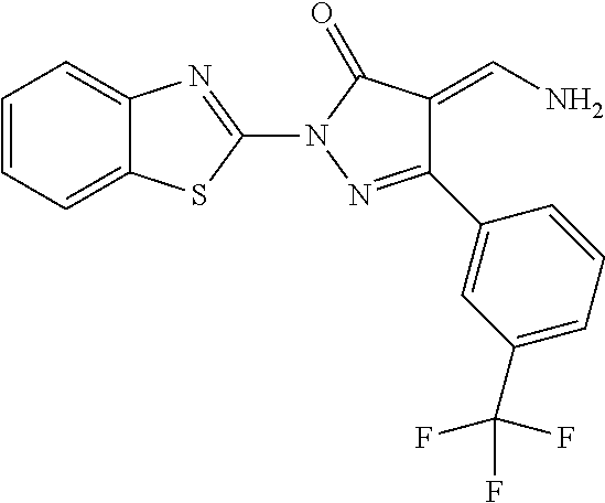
C12=CC=CC=C1SC(N1N=C(C3=CC(C(F)(F)F)=CC=C3)C(=CN)C1=O)=N2
